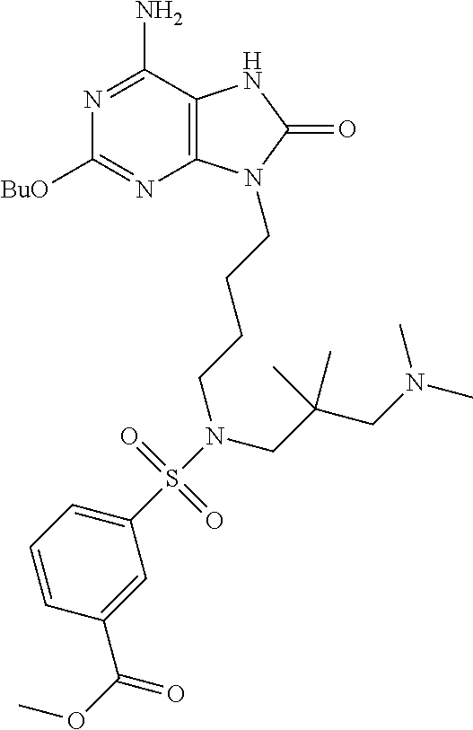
C1([BuO])=NC2=C(C(N)=N1)NC(=O)N2CCCCN(S(C1=CC=CC(C(OC)=O)=C1)(=O)=O)CC(CN(C)C)(C)C
